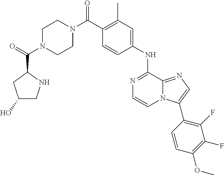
C1(C)=C(C(N2CCN(C(C3CC(O)CN3)=O)CC2)=O)C=CC(NC2=NC=CN3C2=NC=C3C2=C(F)C(F)=C(OC)C=C2)=C1
